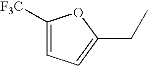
C1([F3C])=CC=C(CC)O1
